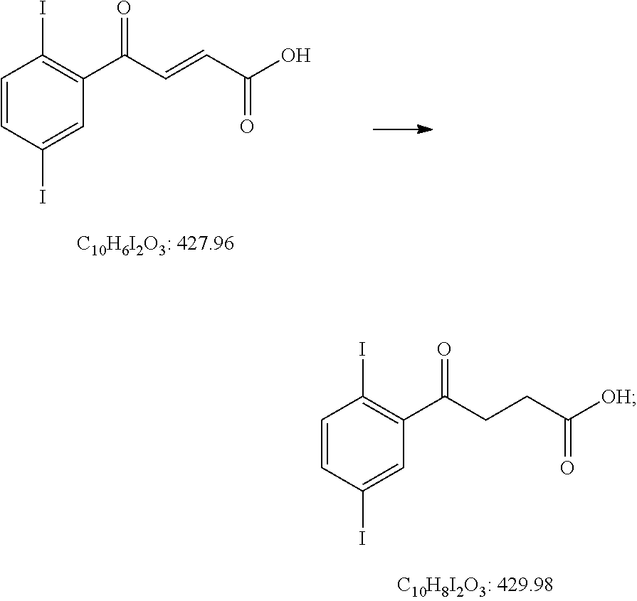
C1=CC(I)=CC(C(CCC([OH])=O)=O)=C1I.C1=CC(I)=CC(C(C=CC(O)=O)=O)=C1I
